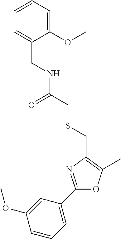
C1=CC=C(C2=NC(CSCC(NCC3=CC=CC=C3OC)=O)=C(C)O2)C=C1OC
